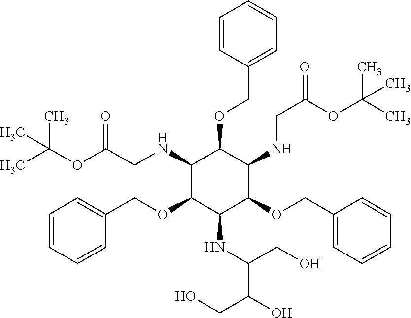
CC(OC(CNC1C(OCC2=CC=CC=C2)C(NCC(=O)OC(C)(C)C)C(OCC2=CC=CC=C2)C(NC(C(O)CO)CO)C1OCC1=CC=CC=C1)=O)(C)C
